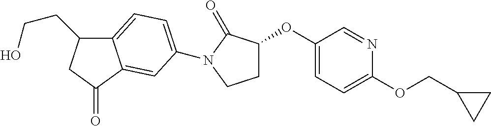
C12=CC=C(N3C(=O)C(OC4=CC=C(OCC5CC5)N=C4)CC3)C=C1C(=O)CC2CCO
